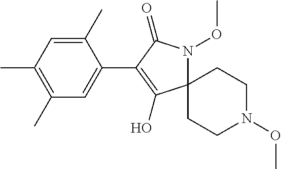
C1(C)=CC(C)=C(C)C=C1C1=C(O)C2(N(OC)C1=O)CCN(OC)CC2
